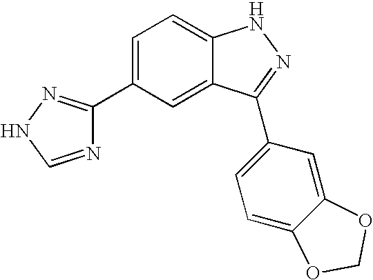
C1=C(C2=NNC=N2)C=C2C(=C1)NN=C2C1=CC=C2C(=C1)OCO2
